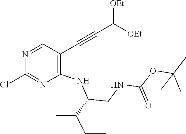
N1=CC(C#CC([OEt])[OEt])=C(NC(CNC(OC(C)(C)C)=O)C(C)CC)N=C1Cl
